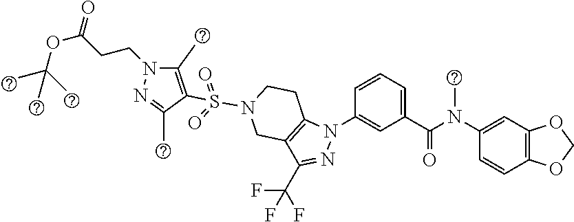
C1(N(C(C2=CC=CC(N3C4=C(C(C(F)(F)F)=N3)CN(S(=O)(=O)C3=C(C)N(CCC(OC(C)(C)C)=O)N=C3C)CC4)=C2)=O)C)=CC2=C(C=C1)OCO2
